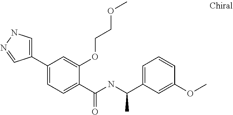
C1(C2=CC=C(C(=O)NC(C3=CC=CC(OC)=C3)C)C(OCCOC)=C2)=CNN=C1
